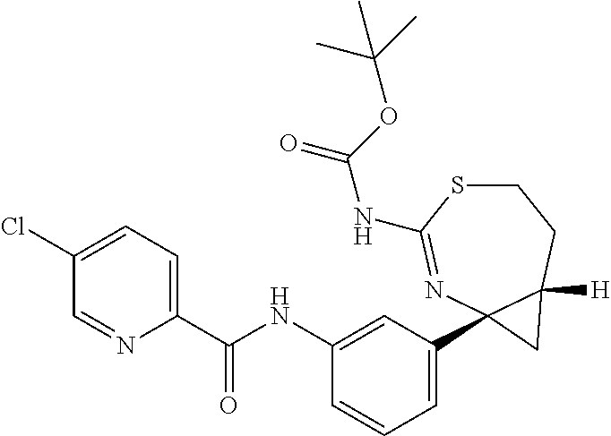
C1(NC(C2=CC=C(Cl)C=N2)=O)=CC(C23N=C(NC(=O)OC(C)(C)C)SCCC2([H])C3)=CC=C1
